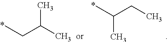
CC(CC)C.CCC(C)C
